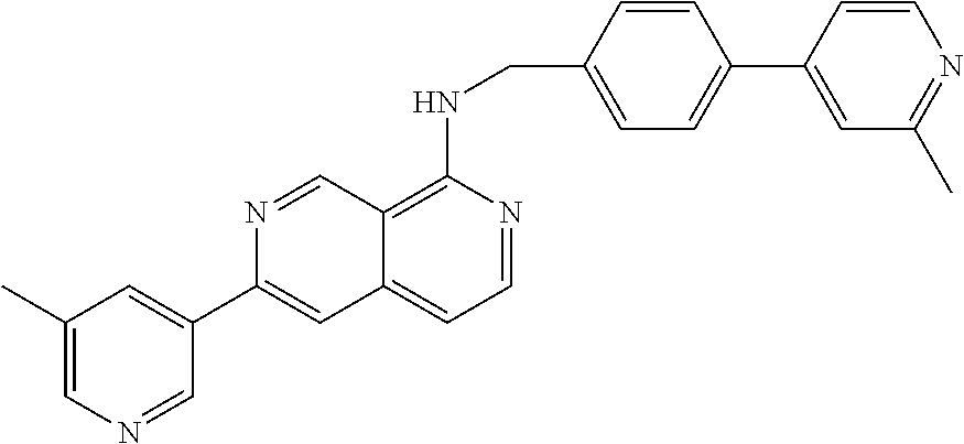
C1(C)=CN=CC(C2=CC3=CC=NC(NCC4=CC=C(C5=CC(C)=NC=C5)C=C4)=C3C=N2)=C1
